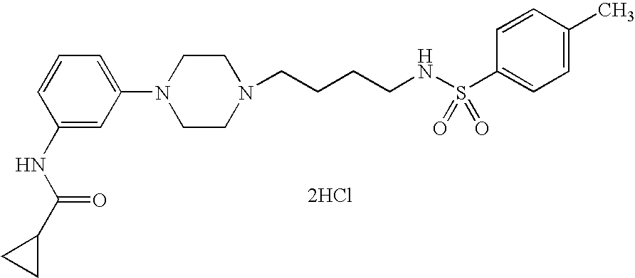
C1(NC(C2CC2)=O)=CC(N2CCN(CCCCNS(C3=CC=C(C)C=C3)(=O)=O)CC2)=CC=C1.[2HCl]
